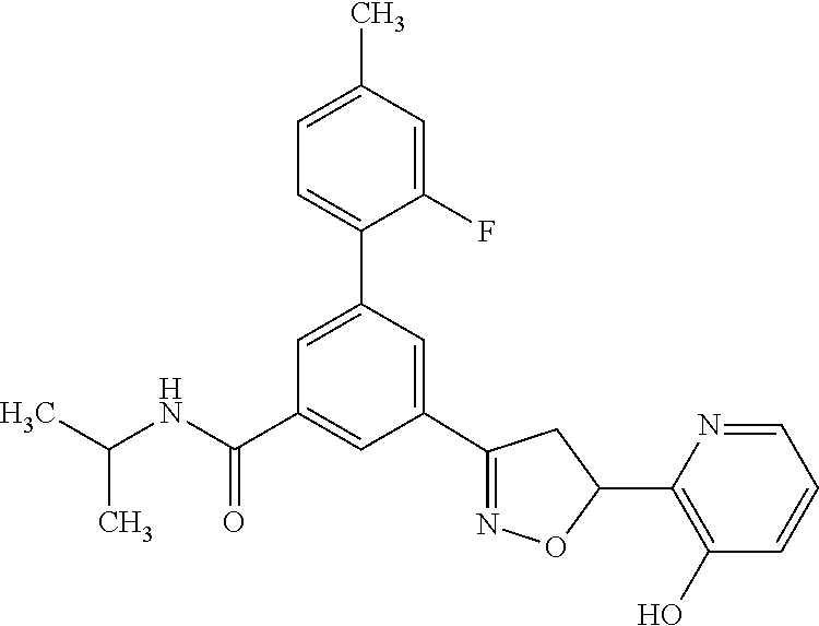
C1(C2=NOC(C3=C(O)C=CC=N3)C2)=CC(C2=CC=C(C)C=C2F)=CC(C(NC(C)C)=O)=C1
